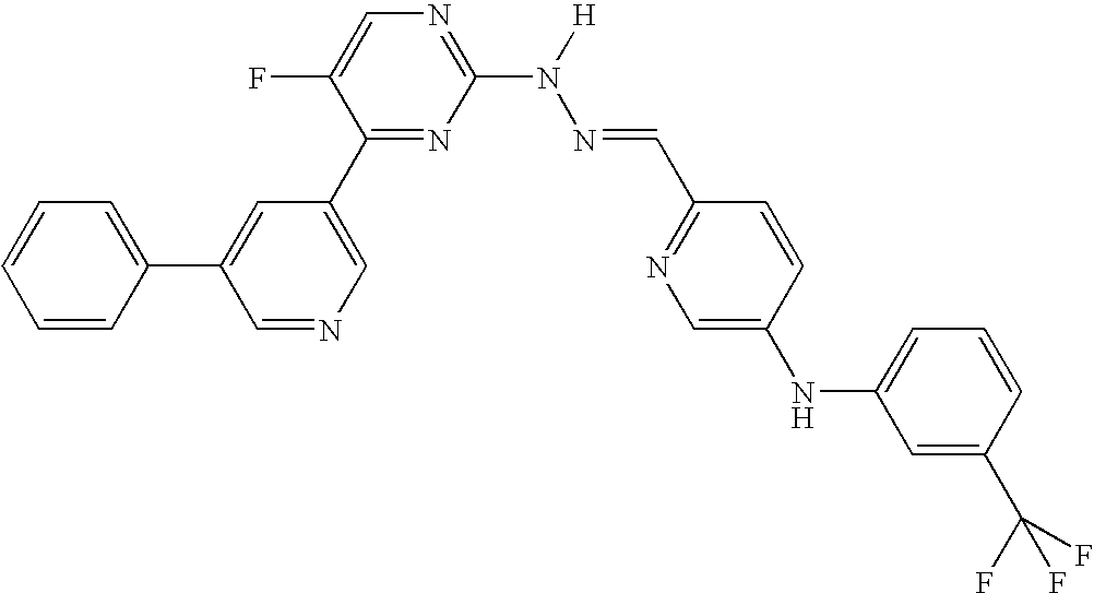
N1=C(N(N=CC2=NC=C(NC3=CC=CC(C(F)(F)F)=C3)C=C2)[H])N=C(C2=CN=CC(C3=CC=CC=C3)=C2)C(F)=C1
